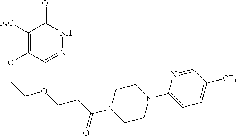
C1([F3C])=C(OCCOCCC(N2CCN(C3=CC=C([CF3])C=N3)CC2)=O)C=NNC1=O
